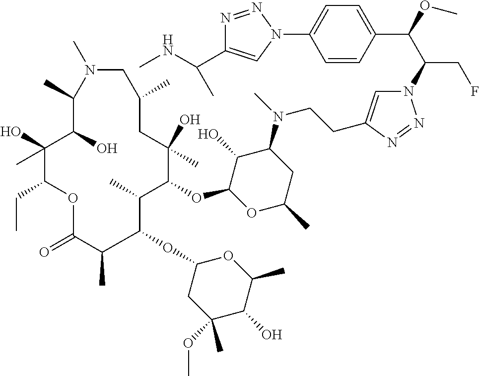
N1=NN(C(C(C2=CC=C(N3N=NC(C(C)NC)=C3)C=C2)OC)CF)C=C1CCN(C1C(O)C(OC2C(C)C(OC3CC(OC)(C)C(O)C(C)O3)C(C)C(=O)OC(CC)C(O)(C)C(O)C(C)N(C)CC(C)CC2(O)C)OC(C)C1)C
